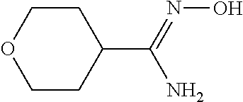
C1CC(C(=NO)N)CCO1
